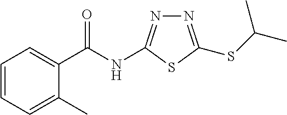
C1=CC=C(C)C(C(NC2=NN=C(SC(C)C)S2)=O)=C1
